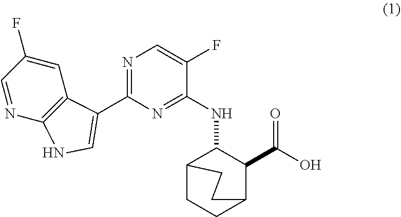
N1=C(C2=CNC3=C2C=C(F)C=N3)N=C(NC2C3CCC(C2C(O)=O)CC3)C(F)=C1
